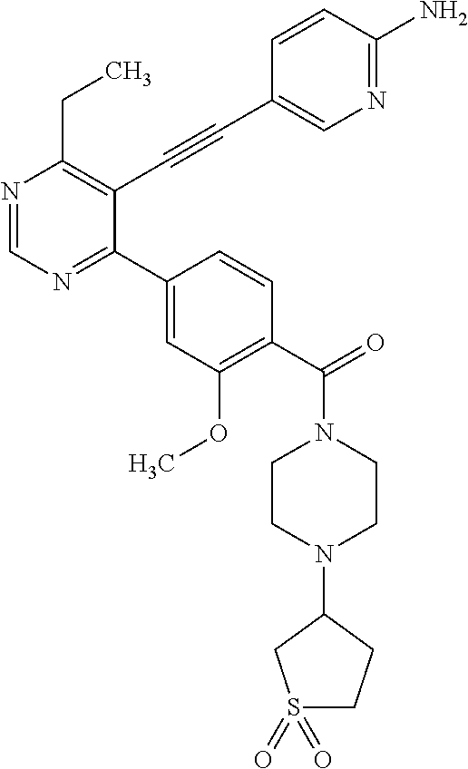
N1=CN=C(C2=CC(OC)=C(C(=O)N3CCN(C4CS(=O)(=O)CC4)CC3)C=C2)C(C#CC2=CN=C(N)C=C2)=C1CC
